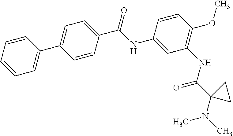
C1=CC=CC=C1C1=CC=C(C(=O)NC2=CC(NC(=O)C3(N(C)C)CC3)=C(OC)C=C2)C=C1
